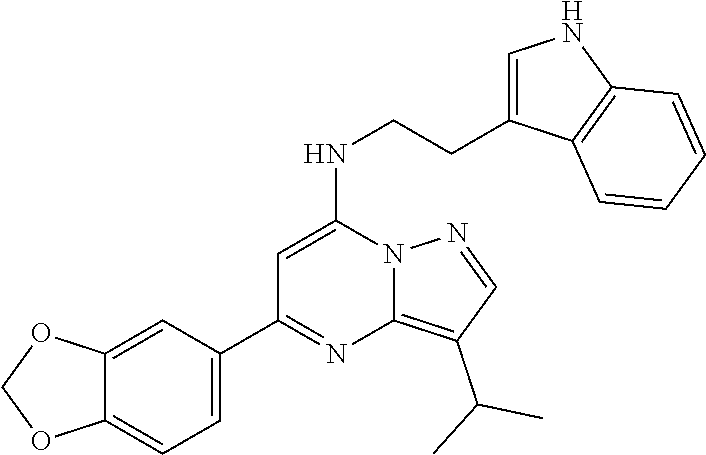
C1=C(NCCC2=CNC3=C2C=CC=C3)N2C(=C(C(C)C)C=N2)N=C1C1=CC=C2C(=C1)OCO2
